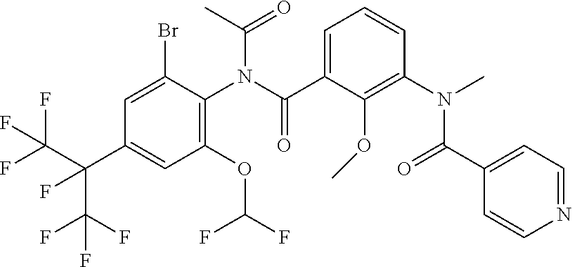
C1=C(C(N(C2=C(OC(F)F)C=C(C(C(F)(F)F)(C(F)(F)F)F)C=C2Br)C(C)=O)=O)C(OC)=C(N(C(=O)C2=CC=NC=C2)C)C=C1
